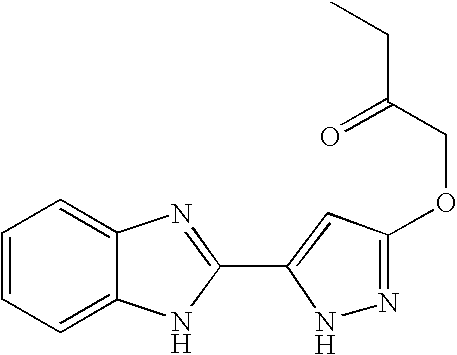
C1=C2C(=CC=C1)N=C(C1=CC(OCC(CC)=O)=NN1)N2
